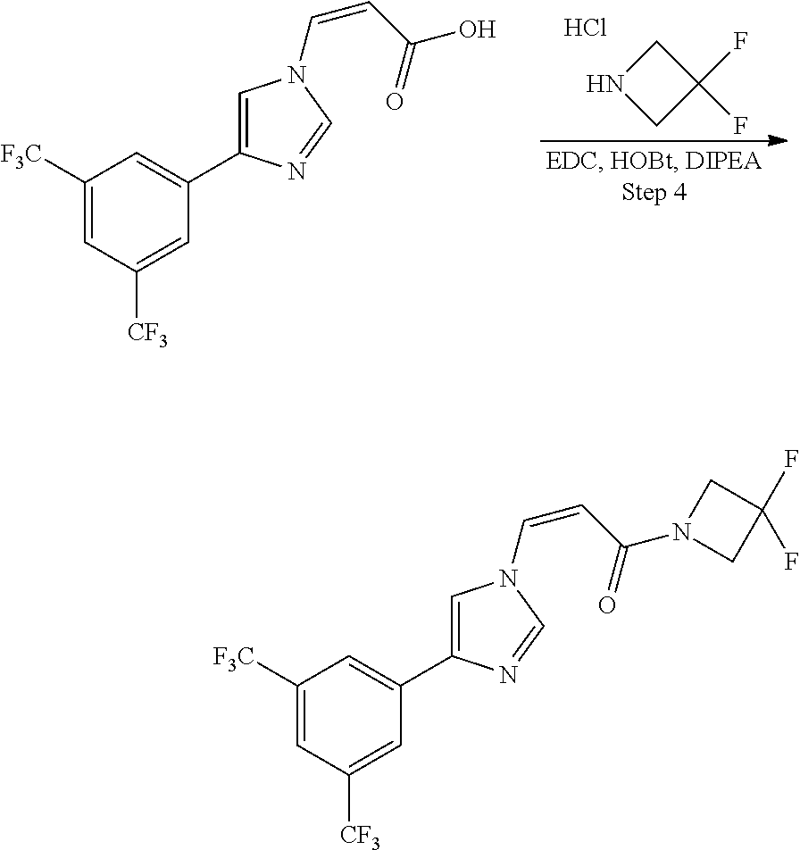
C1NCC1(F)F.Cl.C1([F3C])=CC([CF3])=CC(C2=CN(C=CC(O)=O)C=N2)=C1.C1([F3C])=CC([CF3])=CC(C2=CN(C=CC(N3CC(F)(F)C3)=O)C=N2)=C1
